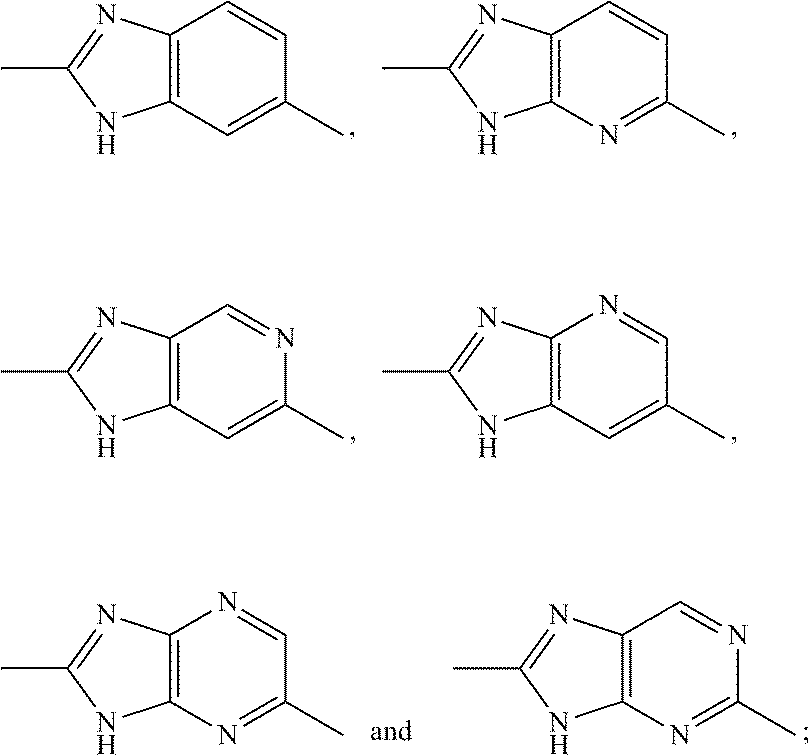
C12=C(NC(C)=N1)C=C(C)C=N2.C12=C(NC(C)=N1)C=C(C)N=C2.C12=C(NC(C)=N1)N=C(C)N=C2.C12=C(NC(C)=N1)N=C(C)C=N2.C12=C(NC(C)=N1)N=C(C)C=C2.C12=C(NC(C)=N1)C=C(C)C=C2
